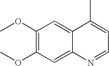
C1(OC)=C(OC)C=C2C(=C1)C(C)=CC=N2
